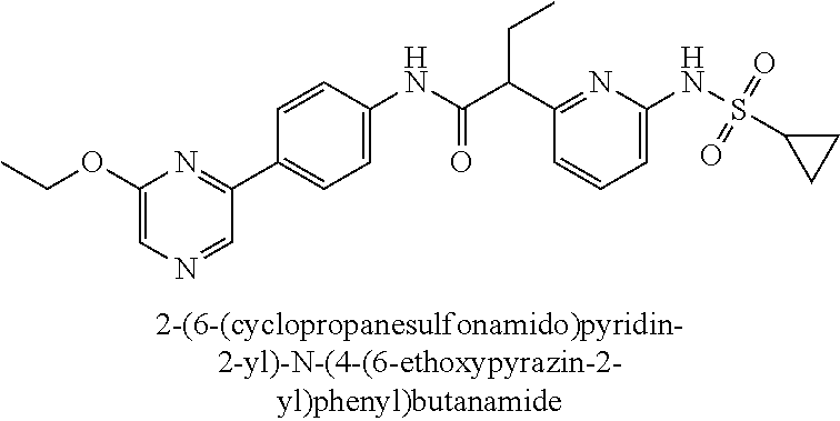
C1=C(NS(=O)(=O)C2CC2)N=C(C(C(NC2=CC=C(C3=NC(OCC)=CN=C3)C=C2)=O)CC)C=C1
